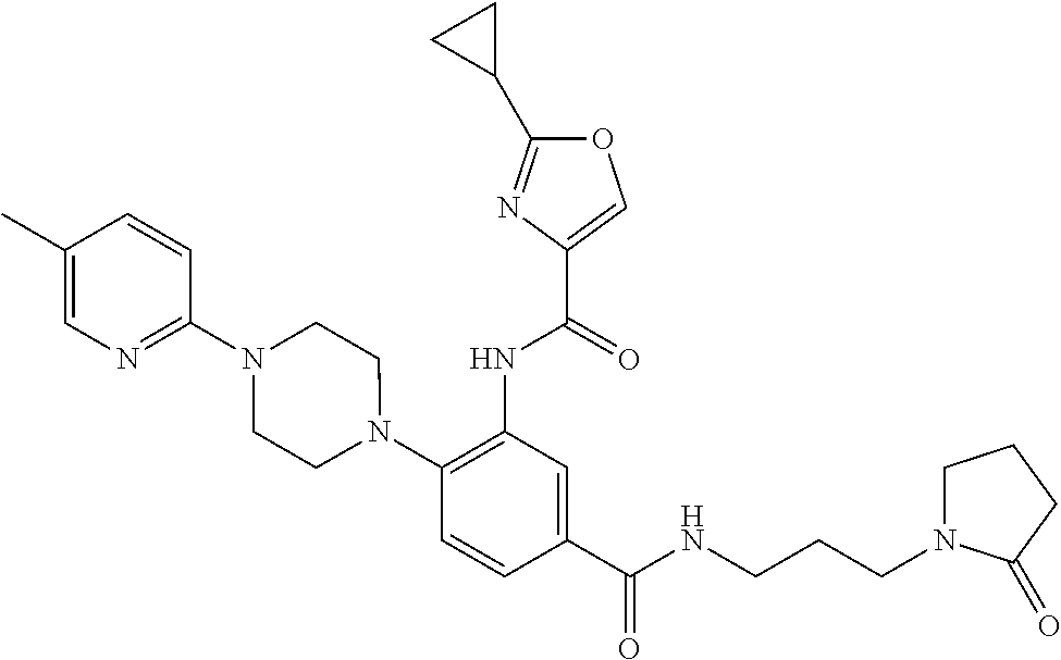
C1(NC(=O)C2=COC(C3CC3)=N2)=C(N2CCN(C3=NC=C(C)C=C3)CC2)C=CC(C(=O)NCCCN2CCCC2=O)=C1
